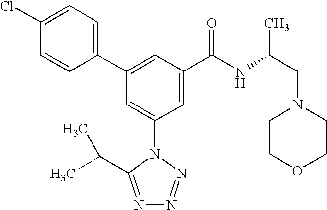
C1(C2=CC(C(NC(CN3CCOCC3)C)=O)=CC(N3C(C(C)C)=NN=N3)=C2)=CC=C(Cl)C=C1
